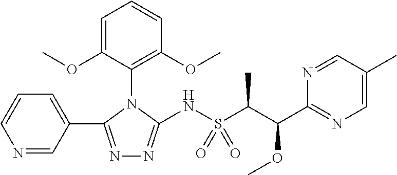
N1=C(C2=CC=CN=C2)N(C2=C(OC)C=CC=C2OC)C(NS(C(C(C2=NC=C(C)C=N2)OC)C)(=O)=O)=N1
